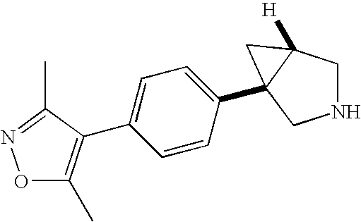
N1CC2([H])CC2(C2=CC=C(C3=C(C)ON=C3C)C=C2)C1
